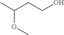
C(CCO)(C)OC
